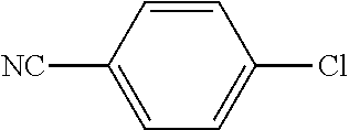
C1=CC([NC])=CC=C1Cl
